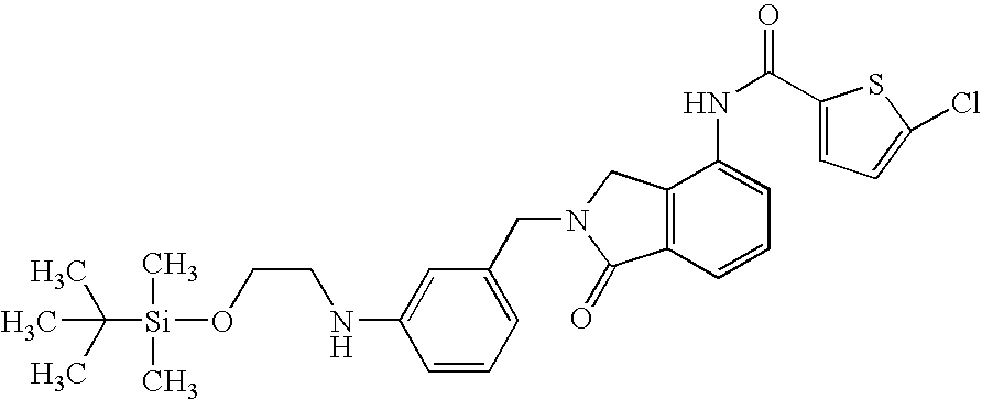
C1=CC=C(CN2CC3=C(C=CC=C3NC(=O)C3=CC=C(Cl)S3)C2=O)C=C1NCCO[Si](C)(C)C(C)(C)C
